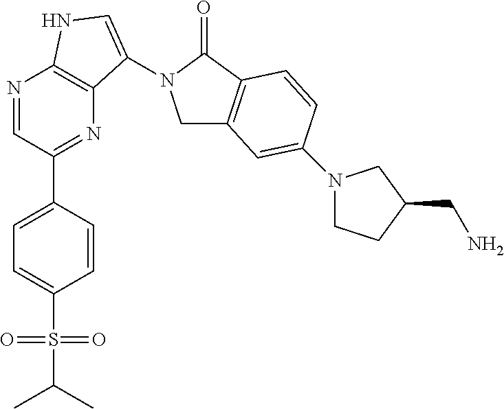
N1=CC(C2=CC=C(S(=O)(=O)C(C)C)C=C2)=NC2=C1NC=C2N1CC2=C(C1=O)C=CC(N1CCC(CN)C1)=C2
